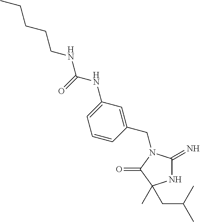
N1C(=N)N(CC2=CC(NC(NCCCCC)=O)=CC=C2)C(=O)C1(CC(C)C)C
